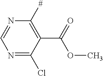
N1=C(Cl)C(C(=O)OC)=C([#])N=C1
